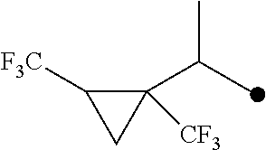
C1([CF3])(C(C)C)C([F3C])C1
